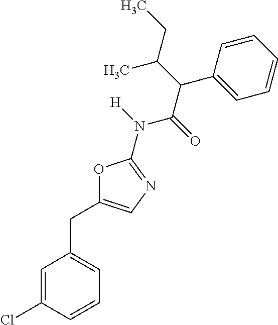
O1C(CC2=CC=CC(Cl)=C2)=CN=C1N([H])C(=O)C(C(CC)C)C1=CC=CC=C1
